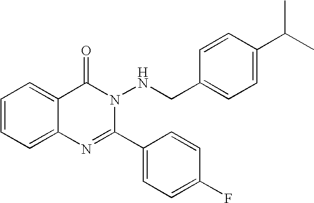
C12=CC=CC=C1C(=O)N(NCC1=CC=C(C(C)C)C=C1)C(C1=CC=C(F)C=C1)=N2
